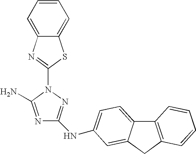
N1=C(N)N(C2=NC3=CC=CC=C3S2)N=C1NC1=CC=C2C3=C(CC2=C1)C=CC=C3
